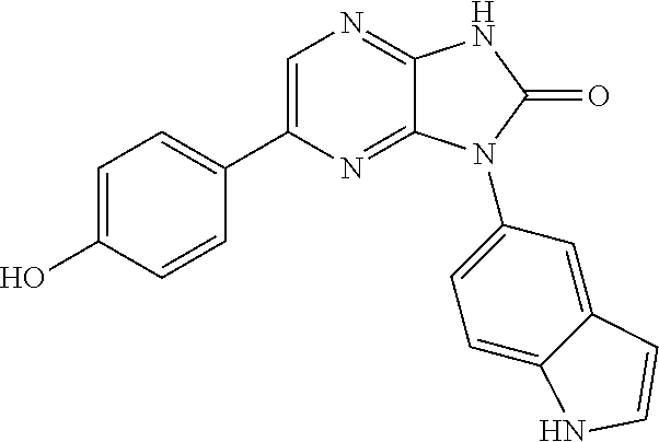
C1=C(C2=CC=C(O)C=C2)N=C2C(=N1)NC(=O)N2C1=CC=C2C(=C1)C=CN2
